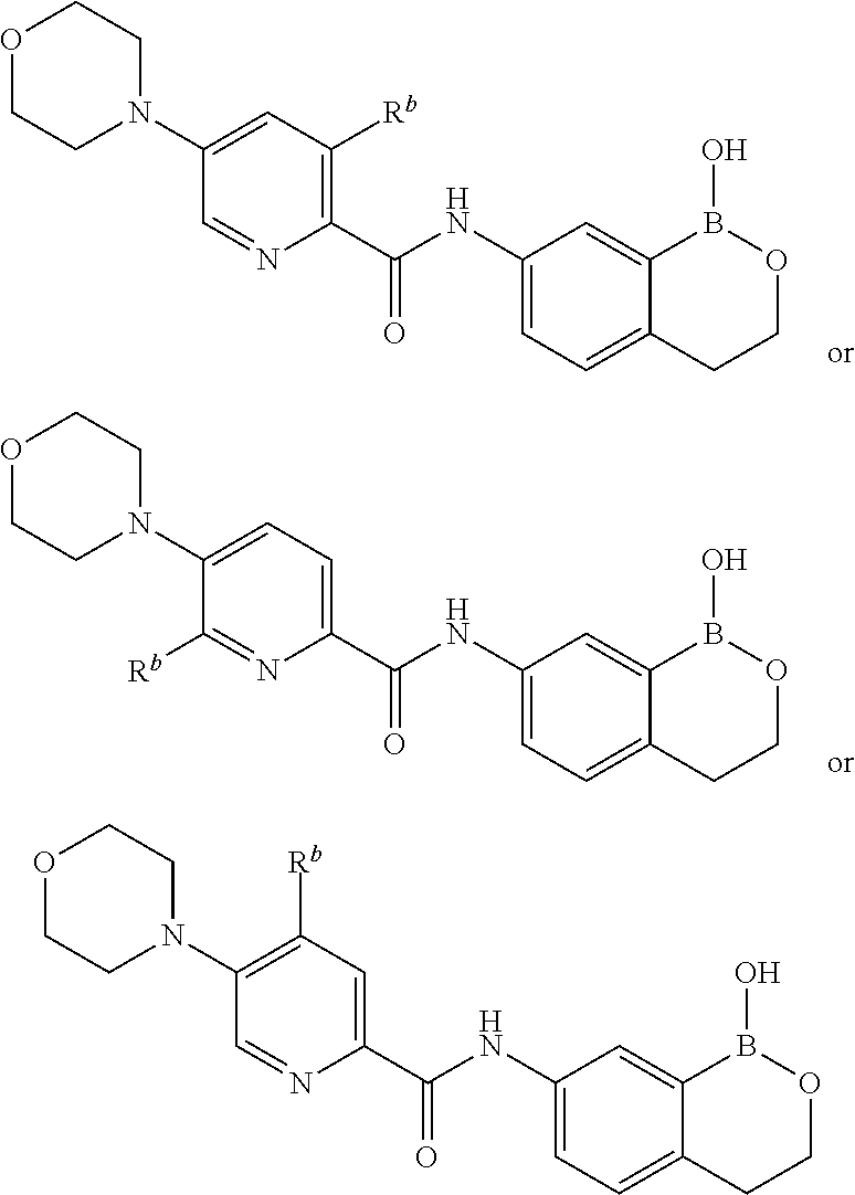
C1(N2CCOCC2)=CC([Rb])=C(C(NC2=CC=C3C(=C2)B(O)OCC3)=O)N=C1.C1(N2CCOCC2)=CC=C(C(NC2=CC=C3C(=C2)B(O)OCC3)=O)N=C1[Rb].C1(N2CCOCC2)=C([Rb])C=C(C(NC2=CC=C3C(=C2)B(O)OCC3)=O)N=C1
